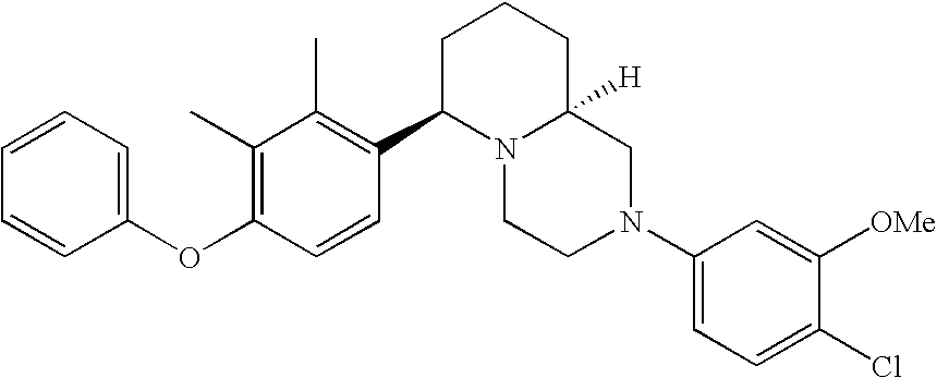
C1(C)=C(OC2=CC=CC=C2)C=CC(C2N3C([H])(CCC2)CN(C2=CC=C(Cl)C([OMe])=C2)CC3)=C1C
